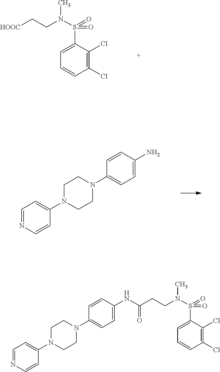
C1(Cl)=C(Cl)C(S(N(CC[HOOC])C)(=O)=O)=CC=C1.C1=NC=CC(N2CCN(C3=CC=C(N)C=C3)CC2)=C1.C1=NC=CC(N2CCN(C3=CC=C(NC(CCN(S(C4=CC=CC(Cl)=C4Cl)(=O)=O)C)=O)C=C3)CC2)=C1
